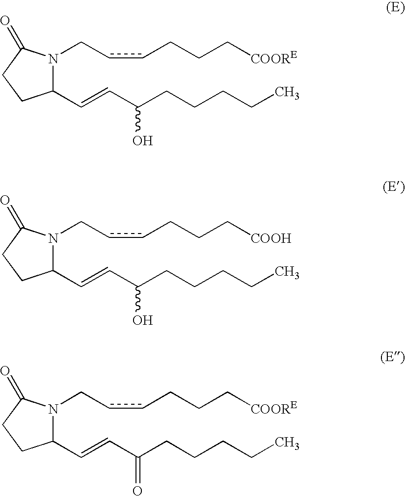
C1(C=CC(CCCCC)O)N(CccCCC[COORE])C(=O)CC1.C1(C=CC(CCCCC)O)N(CccCCC[COOH])C(=O)CC1.C1(C=CC(CCCCC)=O)N(CccCCC[COORE])C(=O)CC1
